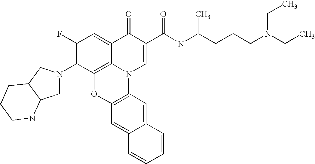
C1(F)=C(N2CC3C(C2)CCCN3)C2=C3C(=C1)C(=O)C(C(=O)NC(CCCN(CC)CC)C)=CN3C1=C(O2)C=C2C(=C1)C=CC=C2
